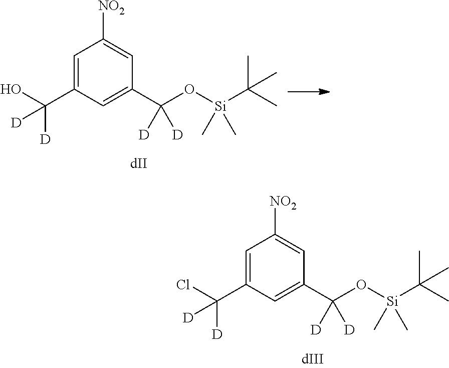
C1=C(C(Cl)([D])[D])C=C(C([D])([D])O[Si](C(C)(C)C)(C)C)C=C1[NO2].C1=C(C(O)([D])[D])C=C(C([D])([D])O[Si](C(C)(C)C)(C)C)C=C1[NO2]
